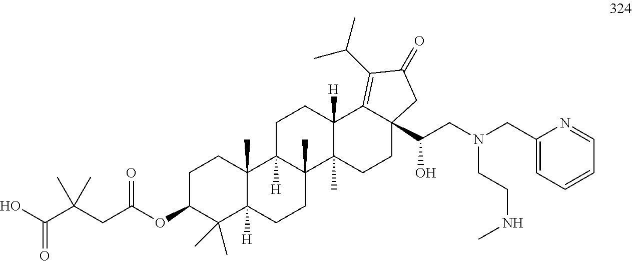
C1C(OC(CC(C(O)=O)(C)C)=O)C(C)(C)C2([H])C(C)(C1)C1([H])C(C)(CC2)C2(C)C([H])(CC1)C1=C(C(C)C)C(=O)CC1(C(CN(CC1=CC=CC=N1)CCNC)O)CC2
